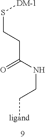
S(CCC(=O)NCC[ligand])[DM-1]
